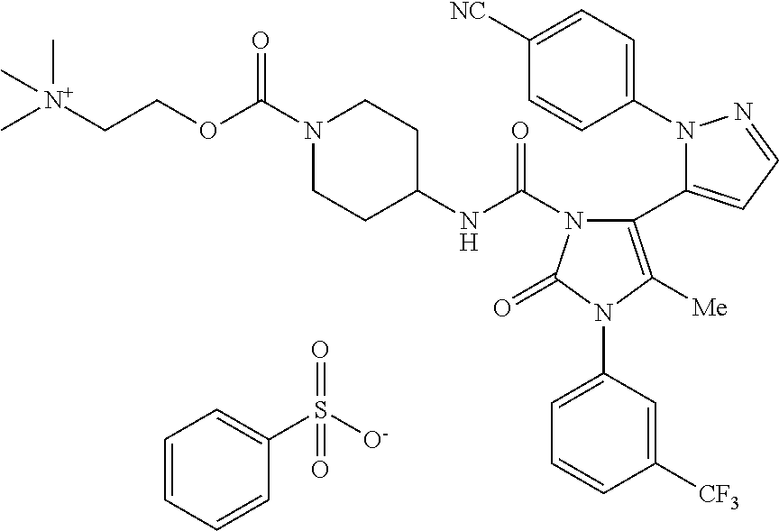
C1(N2C(C3=C([Me])N(C4=CC=CC([CF3])=C4)C(=O)N3C(NC3CCN(C(OCC[N+](C)(C)C)=O)CC3)=O)=CC=N2)=CC=C([NC])C=C1.C1=CC=CC(S(=O)([O-])=O)=C1
